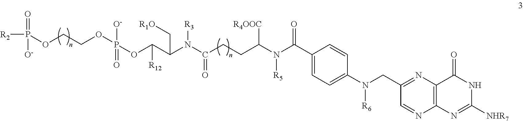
C(C(N([R5])C(C1=CC=C(N(CC2=NC3=C(N=C2)N=C([NHR7])NC3=O)[R6])C=C1)=O)[R4OOC])CC(N(C(C(OP(OCCOP([R2])(=O)[O-])([O-])=O)[R12])C[R1O])[R3])=O
